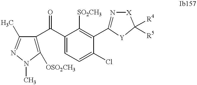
C1([OSO2CH3])=C(C(C2=CC=C(Cl)C(C3=N[X]C([R4])([R5])[Y]3)=C2[SO2CH3])=O)C(C)=NN1C
